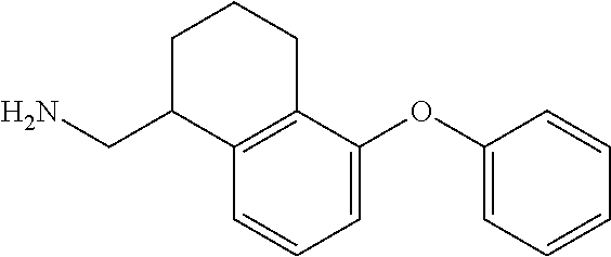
C1=C(OC2=CC=CC=C2)C2=C(C=C1)C(CN)CCC2
